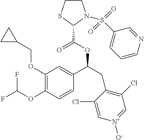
C1(OCC2CC2)=C(OC(F)F)C=CC(C(CC2=C(Cl)C=[N+]([O-])C=C2Cl)OC(=O)C2SCCN2S(=O)(=O)C2=CC=CN=C2)=C1
